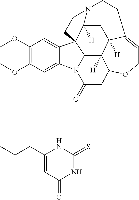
C1C=C2C3([H])C4([H])C(O1)CC(=O)N1C4C4(C([H])(C3)N(CC2)CC4)C2=CC(OC)=C(OC)C=C21.C1(CCC)=CC(=O)NC(=S)N1
